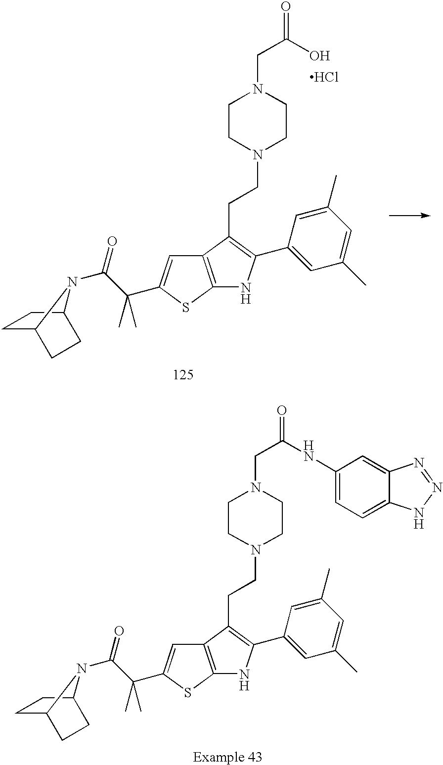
C12=C(SC(C(C(N3C4CCC3CC4)=O)(C)C)=C1)NC(C1=CC(C)=CC(C)=C1)=C2CCN1CCN(CC(O)=O)CC1.Cl.C12=C(SC(C(C(N3C4CCC3CC4)=O)(C)C)=C1)NC(C1=CC(C)=CC(C)=C1)=C2CCN1CCN(CC(NC2=CC=C3C(=C2)N=NN3)=O)CC1
